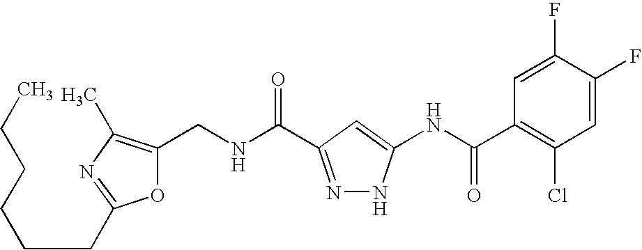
C1(CNC(=O)C2=NNC(NC(C3=C(Cl)C=C(F)C(F)=C3)=O)=C2)=C(C)N=C(CCCCCC)O1
